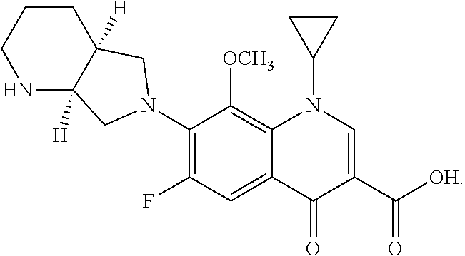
C12=C([OCH3])C(N3CC4([H])C([H])(C3)NCCC4)=C(F)C=C1C(=O)C(C([OH])=O)=CN2C1CC1
